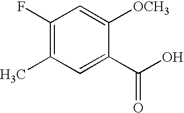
C1(F)=C(C)C=C(C(O)=O)C([OCH3])=C1
